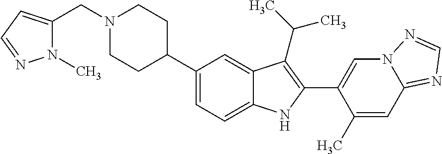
N1(CC2=CC=NN2C)CCC(C2=CC=C3C(=C2)C(C(C)C)=C(C2=CN4C(=NC=N4)C=C2C)N3)CC1
